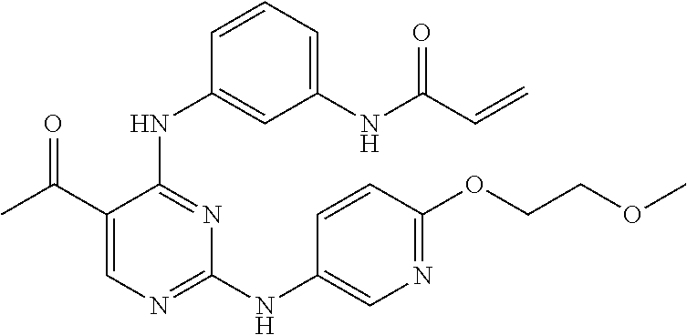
C1(C(C)=O)=CN=C(NC2=CN=C(OCCOC)C=C2)N=C1NC1=CC(NC(C=C)=O)=CC=C1
